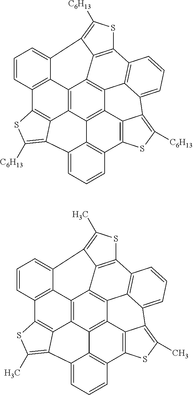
S1C2=C3C(=C1[C6H13])C1=CC=CC4=C1C1=C5C6=C4SC([C6H13])=C6C4=CC=CC6=C4C5=C4C(=C31)C1=C2C=CC=C1C1=C([C6H13])SC6=C41.S1C2=C3C(=C1C)C1=CC=CC4=C1C1=C5C6=C4SC(C)=C6C4=CC=CC6=C4C5=C4C(=C31)C1=C2C=CC=C1C1=C(C)SC6=C41
